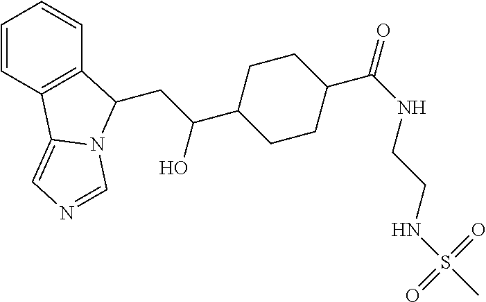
C1=CC2=C(C=C1)C(CC(C1CCC(C(=O)NCCNS(C)(=O)=O)CC1)O)N1C2=CN=C1
